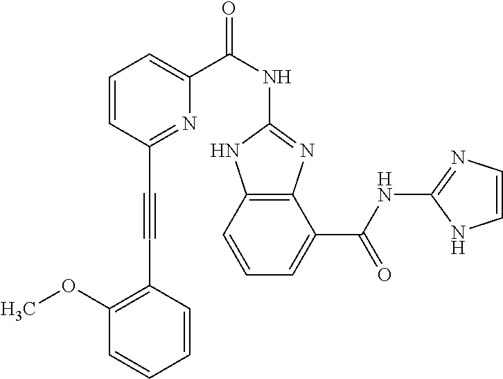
C12=C(C=CC=C1C(NC1=NC=CN1)=O)NC(NC(C1=CC=CC(C#CC3=C(OC)C=CC=C3)=N1)=O)=N2
